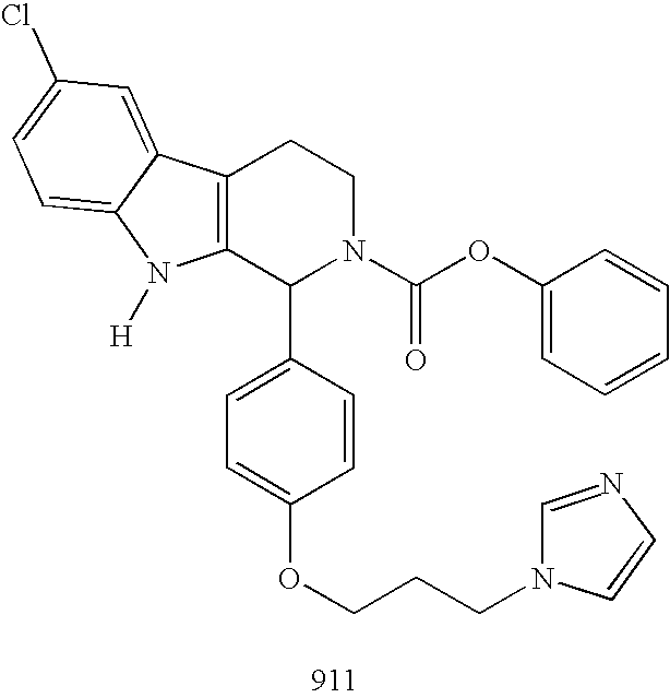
C12=C(C(C3=CC=C(OCCCN4C=NC=C4)C=C3)N(C(OC3=CC=CC=C3)=O)CC1)N([H])C1=CC=C(Cl)C=C21
